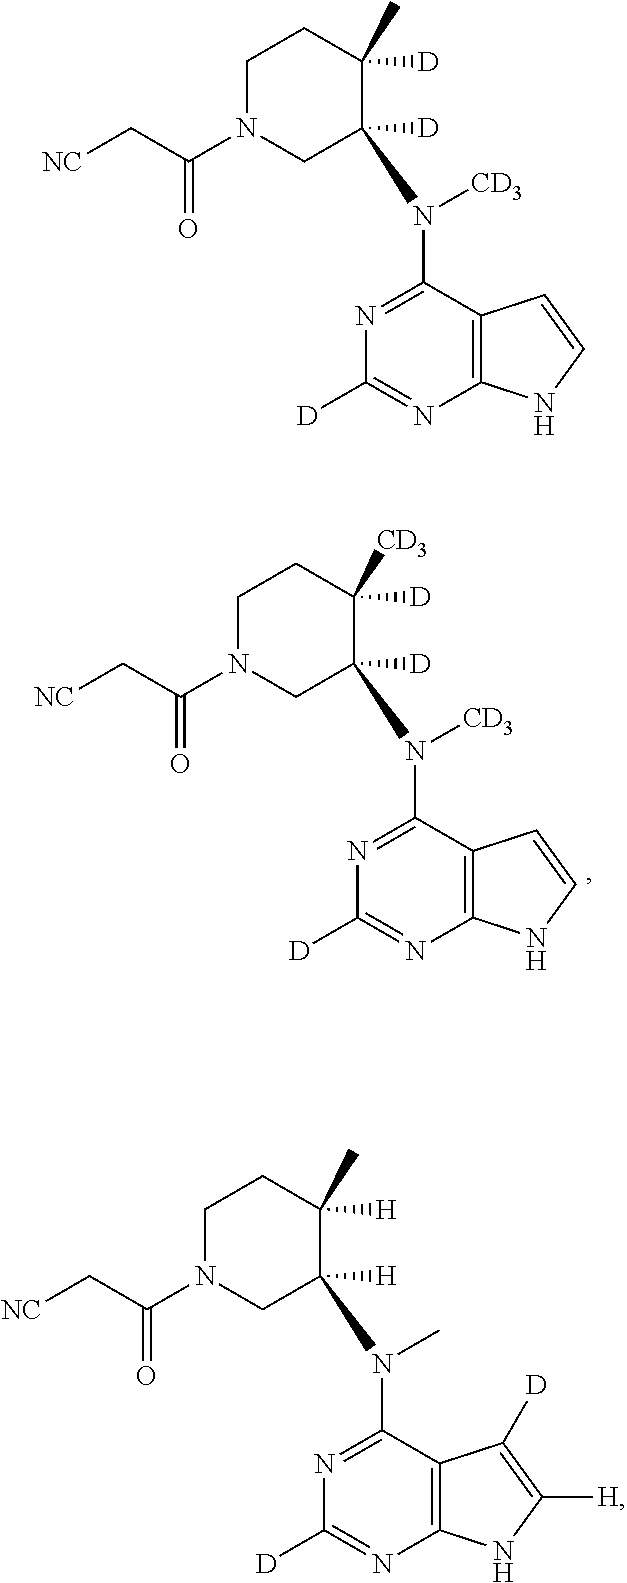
C12=C(C(N([CD3])C3([D])CN(C(C[NC])=O)CCC3([D])C)=NC([D])=N1)C=CN2.C12=C(C(N([CD3])C3([D])CN(C(C[NC])=O)CCC3([D])[CD3])=NC([D])=N1)C=CN2.C12=C(C(N(C)C3([H])CN(C(C[NC])=O)CCC3([H])C)=NC([D])=N1)C([D])=C([H])N2
